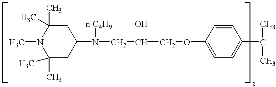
C1(C)(C)N(C)C(C)(C)CC(N([n-C4H9])CC(COC2=CC=C(C(C)C)C=C2)O)C1
